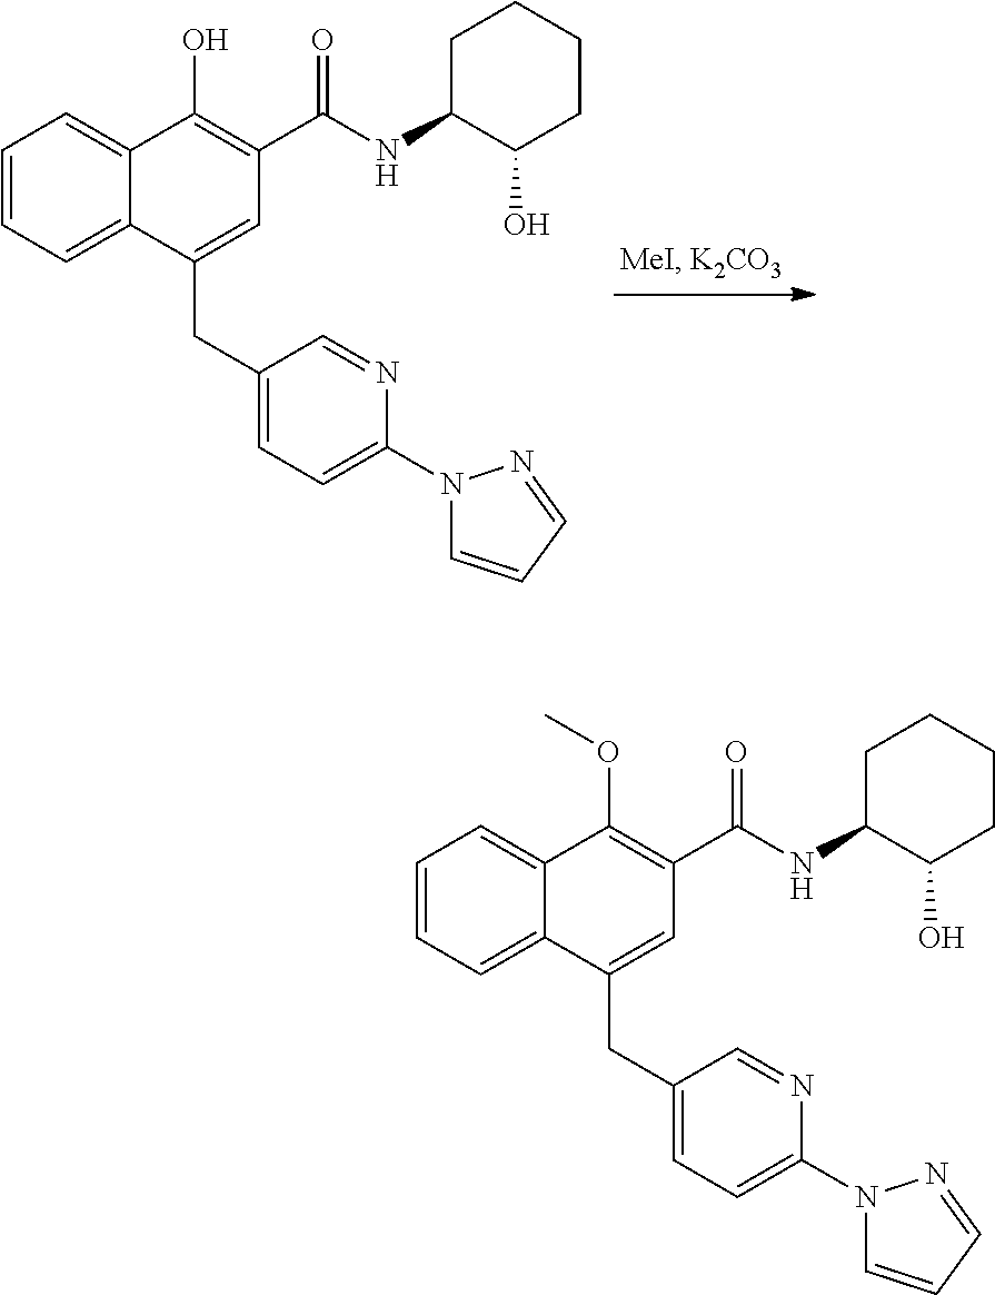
C1=CC=C2C(=C1)C(O)=C(C(NC1C(O)CCCC1)=O)C=C2CC1=CC=C(N2C=CC=N2)N=C1.C1=CC=C2C(=C1)C(OC)=C(C(NC1C(O)CCCC1)=O)C=C2CC1=CC=C(N2C=CC=N2)N=C1
